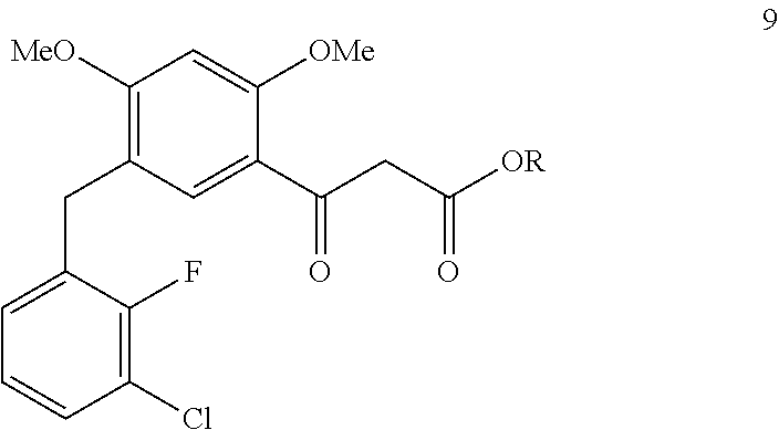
C1(Cl)=C(F)C(CC2=C([MeO])C=C([OMe])C(C(=O)CC(=O)[OR])=C2)=CC=C1
